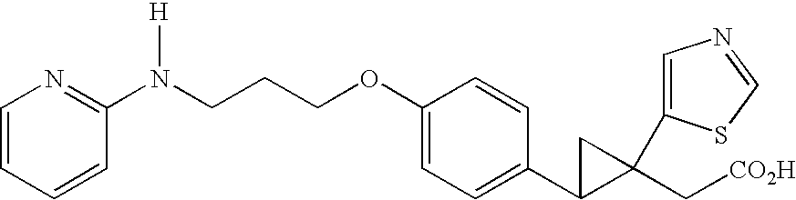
C1(N(CCCOC2=CC=C(C3C(C[CO2H])(C4=CN=CS4)C3)C=C2)[H])=NC=CC=C1
